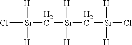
Cl[Si](C[Si](C[Si](Cl)([H])[H])([H])[H])([H])[H]
